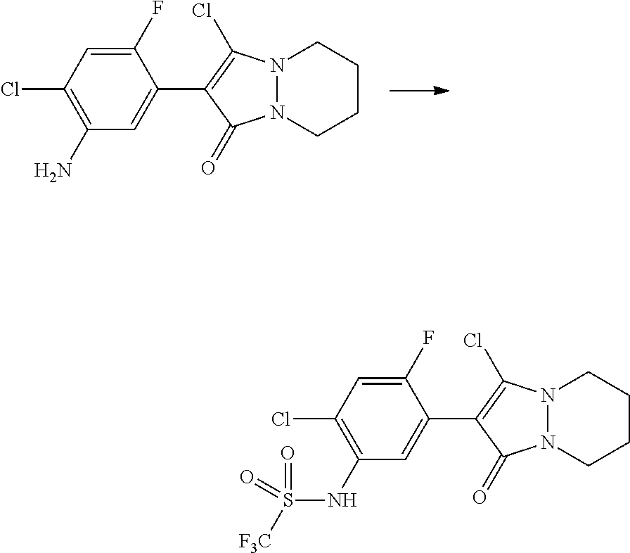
N12N(CCCC1)C(=O)C(C1=CC(N)=C(Cl)C=C1F)=C2Cl.N12N(CCCC1)C(=O)C(C1=CC(NS(=O)([F3C])=O)=C(Cl)C=C1F)=C2Cl
